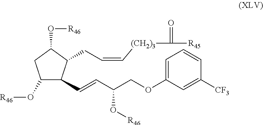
C1(O[R46])C(C=CC(COC2=CC=CC([CF3])=C2)O[R46])C(CC=C[(CH2)3]C(=O)[R45])C(O[R46])C1
